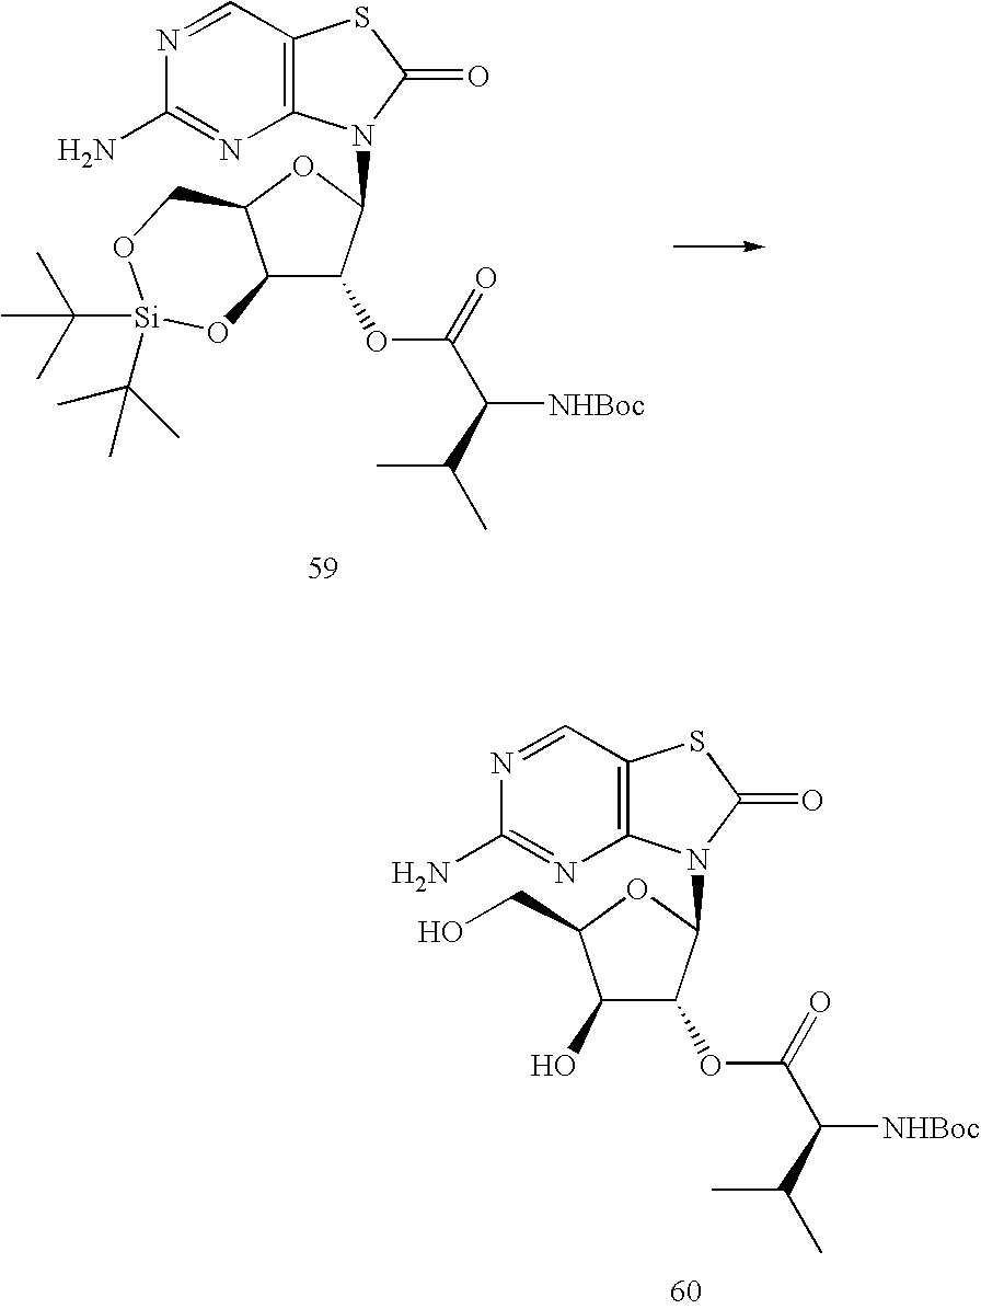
N1=CC2=C(N=C1N)N(C1C(OC(C([NHBoc])C(C)C)=O)C(O)C(CO)O1)C(=O)S2.C(C([NHBoc])C(C)C)(=O)OC1C2C(OC1N1C3=C(C=NC(N)=N3)SC1=O)CO[Si](C(C)(C)C)(C(C)(C)C)O2
